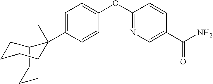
C12CCCC(CCC1)C2(C1=CC=C(OC2=NC=C(C(N)=O)C=C2)C=C1)C
